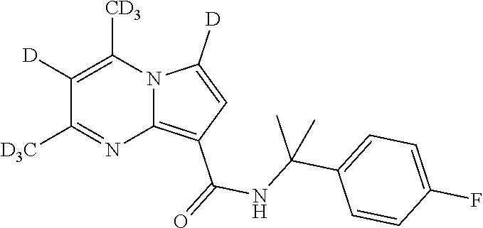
C1([D])=C([CD3])N2C(=C(C(=O)NC(C3=CC=C(F)C=C3)(C)C)C=C2[D])N=C1[D3C]
